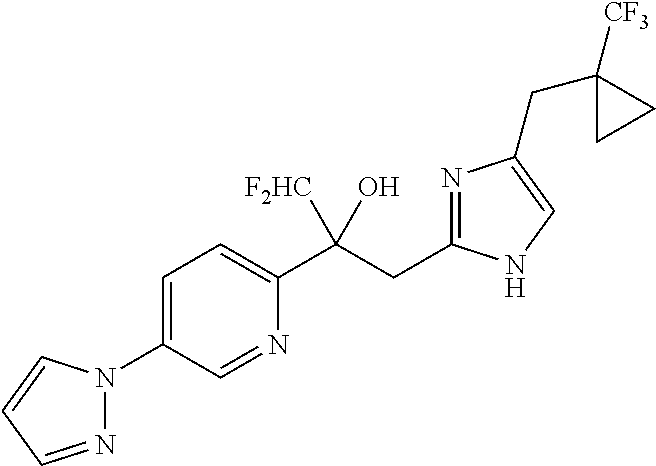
C1=C(N2N=CC=C2)C=NC(C(CC2=NC(CC3([CF3])CC3)=CN2)([F2HC])O)=C1
